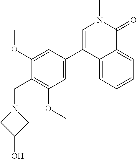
C1=C(C2=CC(OC)=C(CN3CC(O)C3)C(OC)=C2)C2=CC=CC=C2C(=O)N1C
